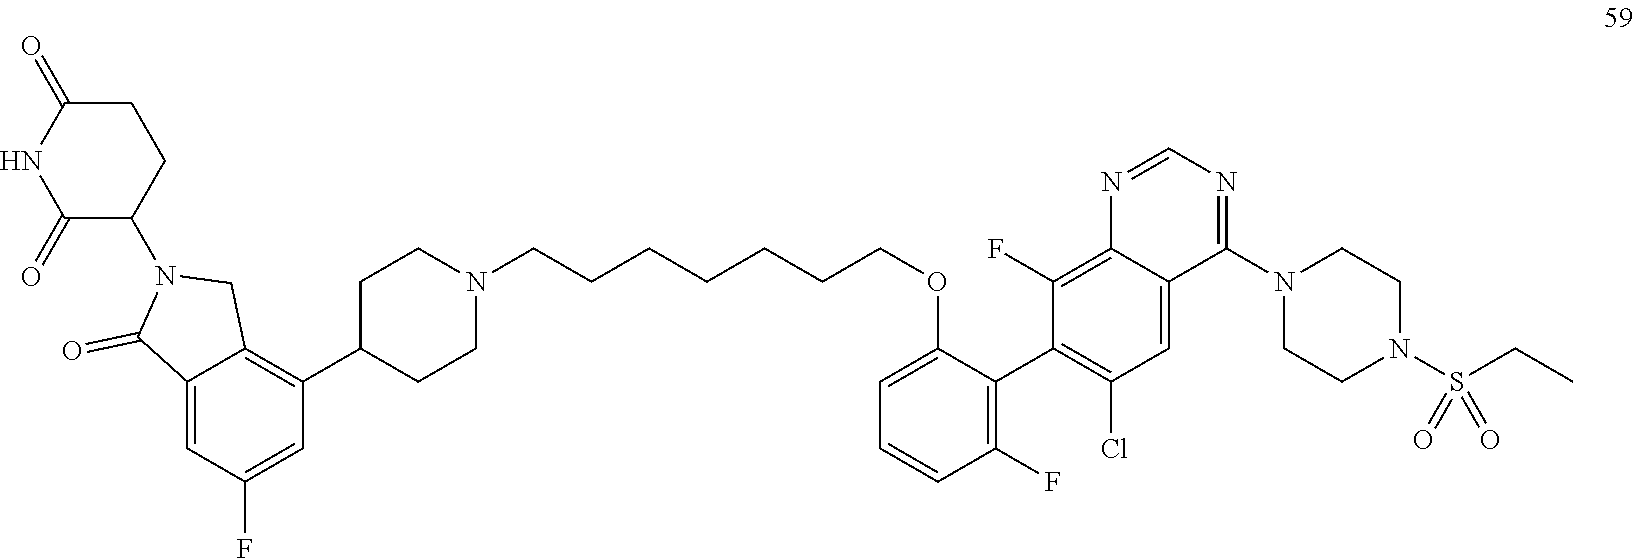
C1=C2C(=O)N(C3C(=O)NC(=O)CC3)CC2=C(C2CCN(CCCCCCCOC3=CC=CC(F)=C3C3=C(Cl)C=C4C(=C3F)N=CN=C4N3CCN(S(=O)(=O)CC)CC3)CC2)C=C1F
